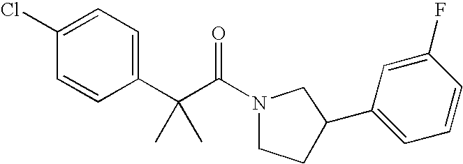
C1(Cl)=CC=C(C(C(=O)N2CCC(C3=CC=CC(F)=C3)C2)(C)C)C=C1
